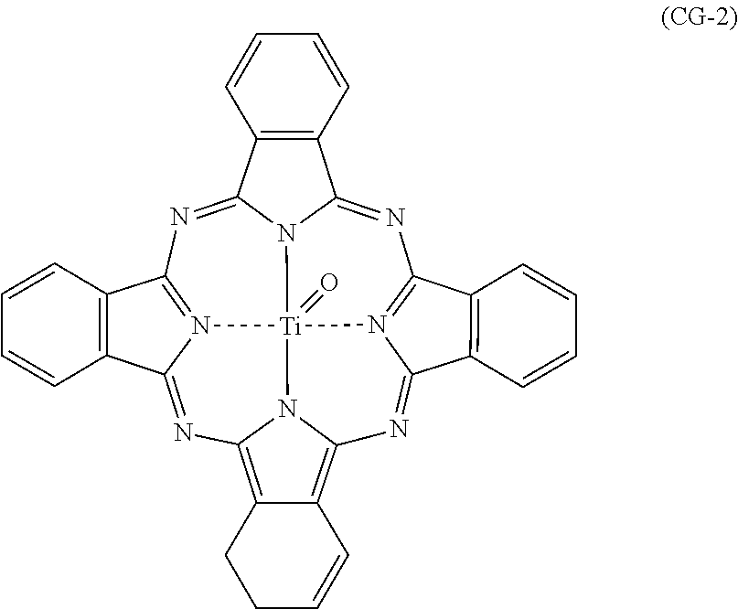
N1=C2N3C(=NC4=N5C(=NC6=C7C(=C8N=C9N(=C1C1=C9C=CC=C1)[Ti]53(=O)N86)C=CCC7)C1=C4C=CC=C1)C1=C2C=CC=C1
